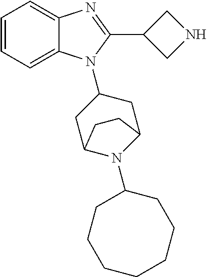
C1=CC=C2C(=C1)N=C(C1CNC1)N2C1CC2N(C3CCCCCCC3)C(C1)CC2
